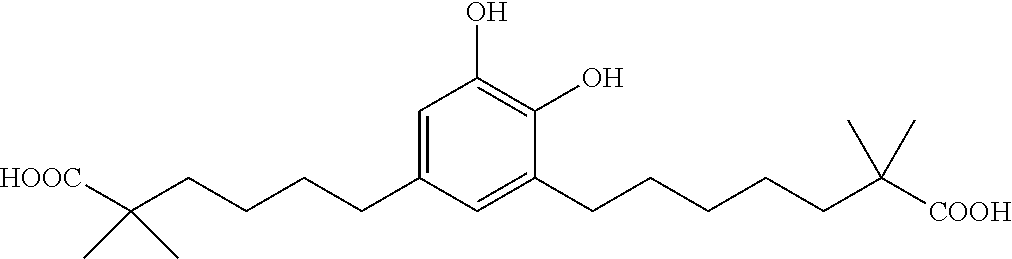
C1(CCCCC(C)(C)[HOOC])=CC(O)=C(O)C(CCCCCC(C)(C)[COOH])=C1
